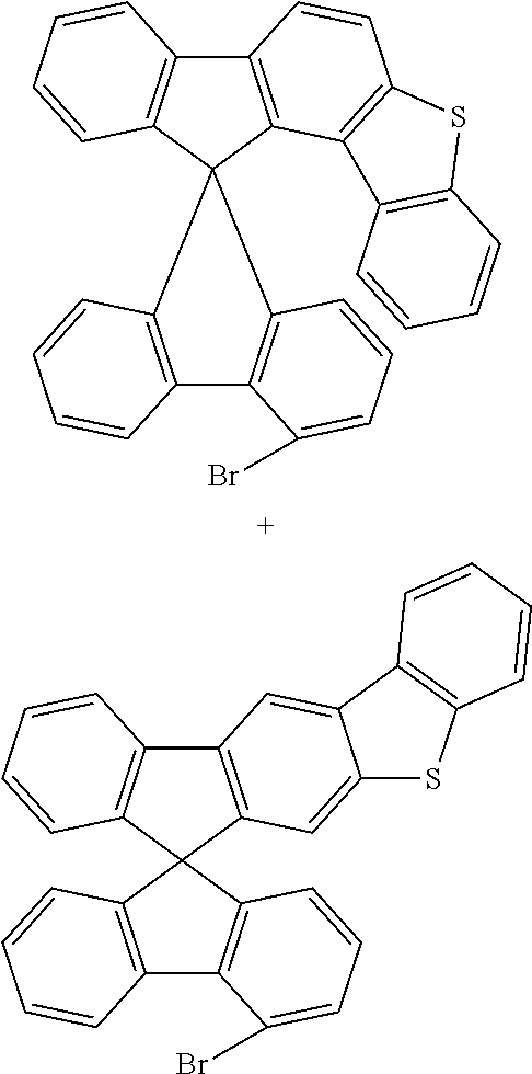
C12=C(C3=C(C=C1)SC1=C3C=CC=C1)C1(C3=C2C=CC=C3)C2=C(C3=C1C=CC=C3Br)C=CC=C2.C12=C(C=C3C(=C1)C1=C(S3)C=CC=C1)C1(C3=C2C=CC=C3)C2=C(C3=C1C=CC=C3Br)C=CC=C2
